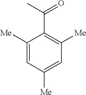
C1([Me])=CC([Me])=CC([Me])=C1C(C)=O
